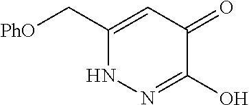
C(C1=CC(=O)C(O)=NN1)[PhO]
